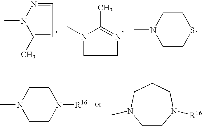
N1=CC=C(C)N1C.N1(C)CCN=C1C.C1CN(C)CCS1.CN1CCN([R16])CC1.C1CN([R16])CCCN1C
